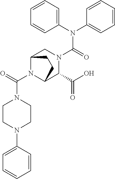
C1(N(C2=CC=CC=C2)C(=O)N2CC3N(C(=O)N4CCN(C5=CC=CC=C5)CC4)C(C2C(O)=O)CC3)=CC=CC=C1
